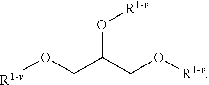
O(C(CO[R1-v])CO[R1-v])[R1-v]
